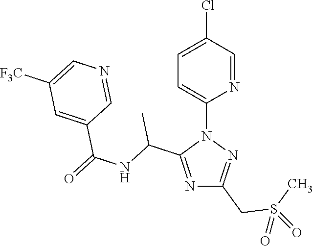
N1=C(C(NC(=O)C2=CC([F3C])=CN=C2)C)N(C2=CC=C(Cl)C=N2)N=C1CS(C)(=O)=O
